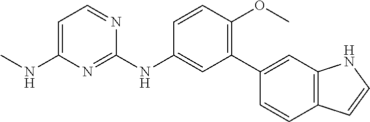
C1(NC2=CC(C3=CC4=C(C=C3)C=CN4)=C(OC)C=C2)=NC(NC)=CC=N1
